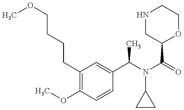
COCCCCC1=C(OC)C=CC(C(N(C(=O)C2OCCNC2)C2CC2)C)=C1
